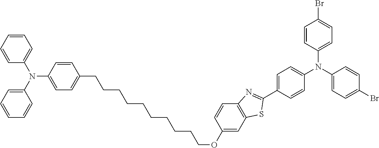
C1=CC=CC=C1N(C1=CC=CC=C1)C1=CC=C(CCCCCCCCCCOC2=CC3=C(C=C2)N=C(C2=CC=C(N(C4=CC=C(Br)C=C4)C4=CC=C(Br)C=C4)C=C2)S3)C=C1
